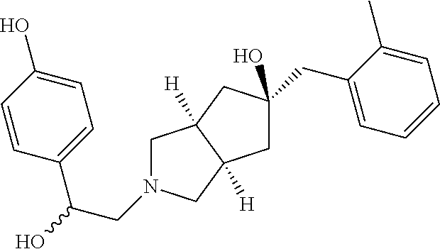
C1C(CC2=CC=CC=C2C)(O)CC2([H])C1([H])CN(CC(O)C1=CC=C(O)C=C1)C2
